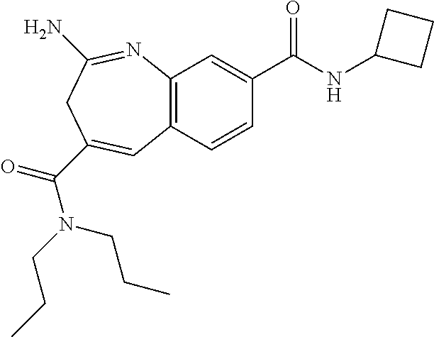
C12=C(C=CC(C(NC3CCC3)=O)=C1)C=C(C(=O)N(CCC)CCC)CC(N)=N2
